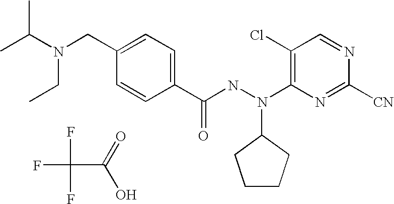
FC(C(=O)O)(F)F.N(C(C)C)(CC1=CC=C(C(NN(C2=C(Cl)C=NC([CN])=N2)C2CCCC2)=O)C=C1)CC
